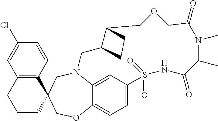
N12C3=CC(=CC=C3OCC3(C4=C(C=C(Cl)C=C4)CCC3)C1)S(=O)(=O)NC(=O)C(C)N(C)C(=O)COCC1C(C2)CC1
